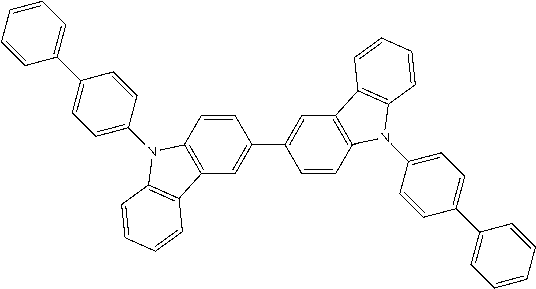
C12=C(C=CC(C3=CC4=C(C=C3)N(C3=CC=C(C5=CC=CC=C5)C=C3)C3=C4C=CC=C3)=C1)N(C1=CC=C(C3=CC=CC=C3)C=C1)C1=C2C=CC=C1
